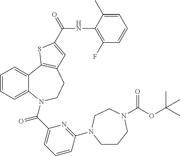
C1=CC=C2C(=C1)C1=C(CCN2C(C2=CC=CC(N3CCCN(C(OC(C)(C)C)=O)CC3)=N2)=O)C=C(C(NC2=C(F)C=CC=C2C)=O)S1
